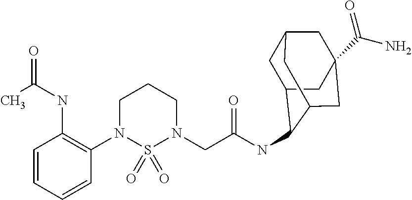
C1=CC=CC(N2S(=O)(=O)N(CC(NC3C4CC5CC(C(N)=O)(CC3C5)C4)=O)CCC2)=C1NC(=O)C
